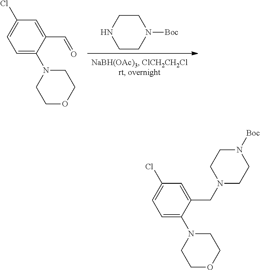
C1=C(N2CCOCC2)C(CN2CCN([Boc])CC2)=CC(Cl)=C1.C1=C(N2CCOCC2)C(C=O)=CC(Cl)=C1.C1CN([Boc])CCN1
